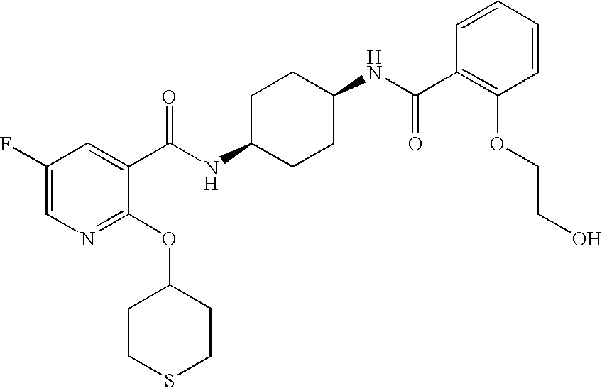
C1(F)=CN=C(OC2CCSCC2)C(C(NC2CCC(NC(C3=C(OCCO)C=CC=C3)=O)CC2)=O)=C1
